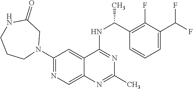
N1(C2=NC=C3C(=C2)C(NC(C2=C(F)C(C(F)F)=CC=C2)C)=NC(C)=N3)CC(=O)NCCC1
